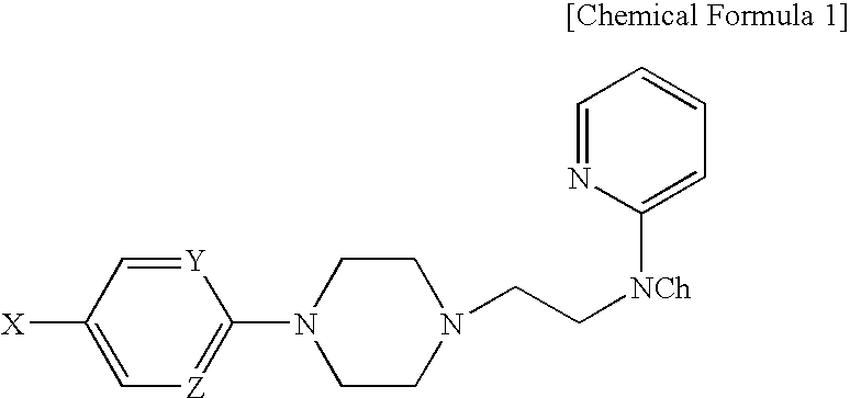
[Y]1=CC([X])=C[Z]=C1N1CCN(CC[NCh]C2=CC=CC=N2)CC1
